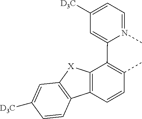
C1=N(C)C(C2=C(C)C=CC3=C2[X]C2=C3C=CC([D3C])=C2)=CC([D3C])=C1
